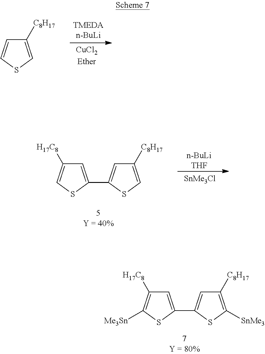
C1([C8H17])=CSC=C1.C1([C8H17])=C([SnMe3])SC(C2=CC([H17C8])=C([Me3Sn])S2)=C1.C1([C8H17])=CSC(C2=CC([H17C8])=CS2)=C1.[n-BuLiTHF].[SnMe3Cl]
